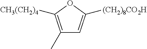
C1(C)=C([CH3(CH2)4])OC([(CH2)8CO2H])=C1
